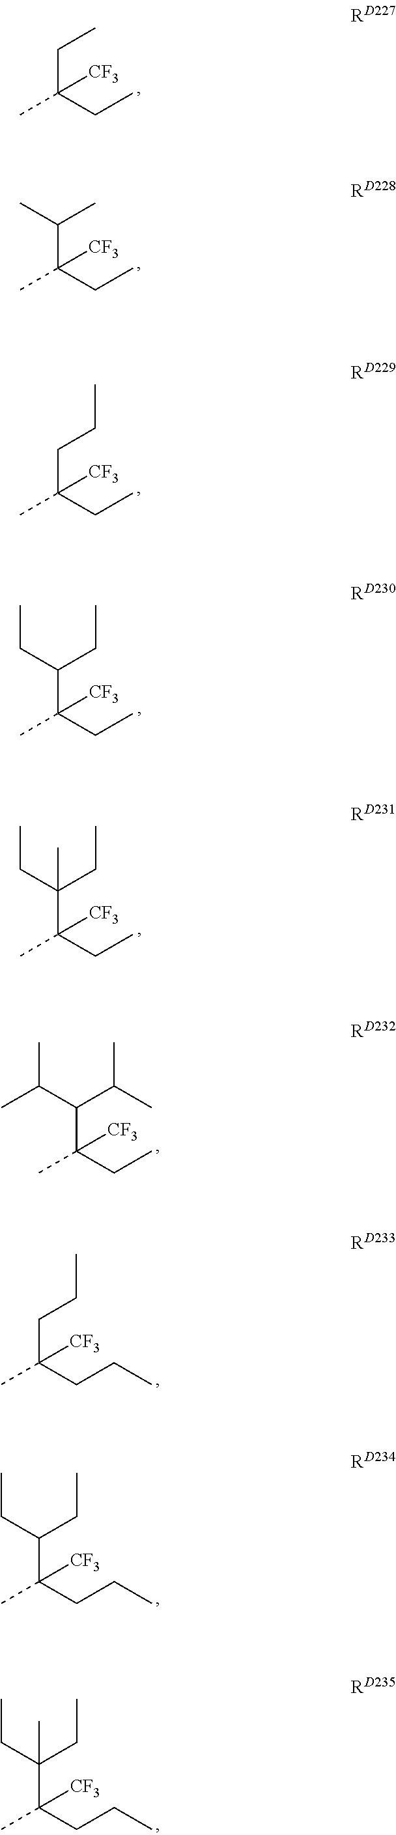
CC(CC)(CC)[CF3].CC(CC)(C(C)C)[CF3].CC(CC)(CCC)[CF3].CC(CC)(C(CC)CC)[CF3].CC(CC)(C(CC)(CC)C)[CF3].CC(CC)(C(C(C)C)C(C)C)[CF3].CC(CCC)(CCC)[CF3].CC(CCC)(C(CC)CC)[CF3].CC(CCC)(C(CC)(CC)C)[CF3]
